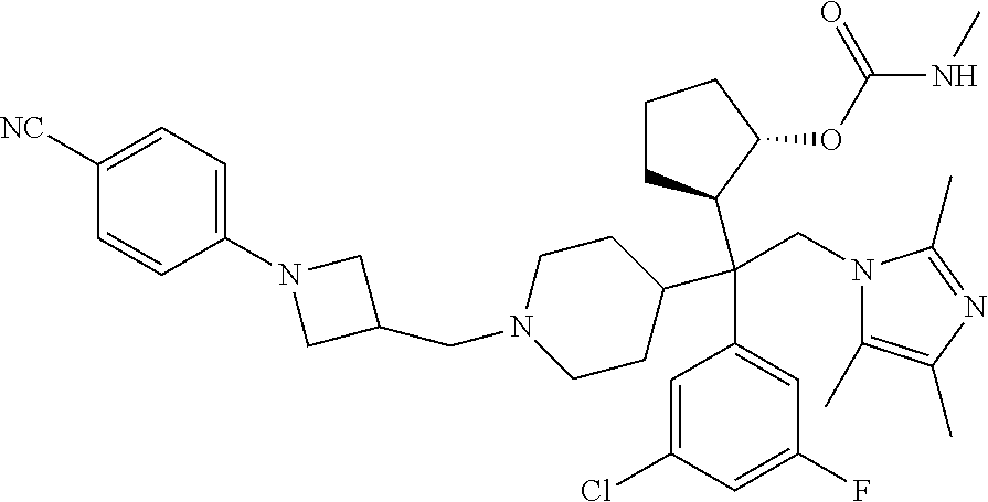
C1([NC])=CC=C(N2CC(CN3CCC(C(C4=CC(F)=CC(Cl)=C4)(CN4C(C)=C(C)N=C4C)C4CCCC4OC(NC)=O)CC3)C2)C=C1
